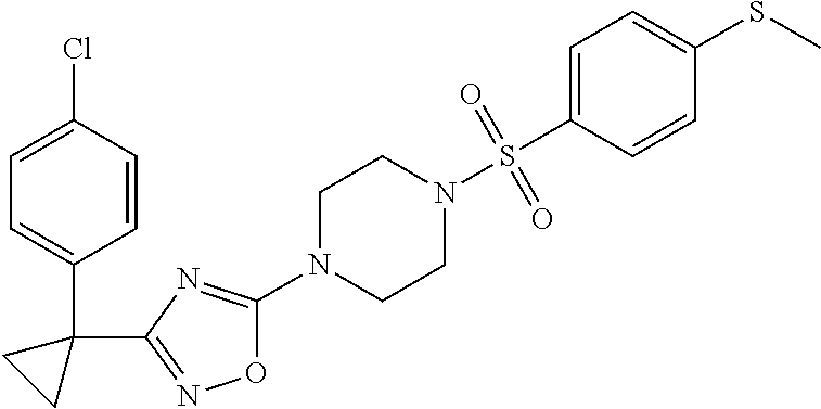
O1C(N2CCN(S(C3=CC=C(SC)C=C3)(=O)=O)CC2)=NC(C2(C3=CC=C(Cl)C=C3)CC2)=N1
